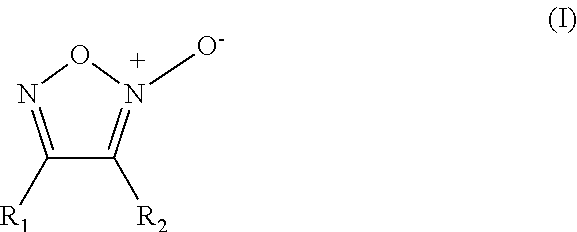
C1([R1])=NON([O-])=C1[R2]
